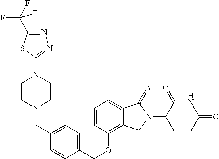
C(OC1=C2C(=CC=C1)C(=O)N(C1C(=O)NC(=O)CC1)C2)C1=CC=C(CN2CCN(C3=NN=C(C(F)(F)F)S3)CC2)C=C1
